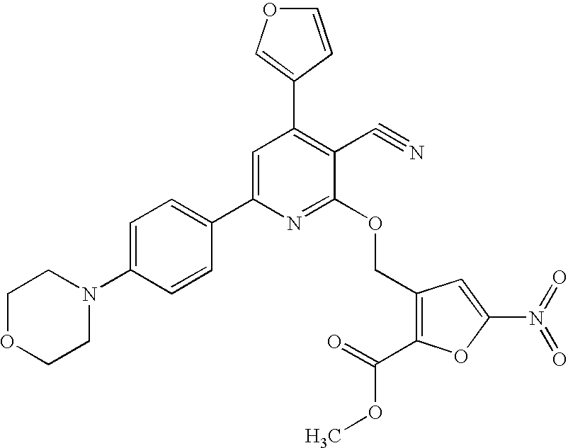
C1OCCN(C2=CC=C(C3=CC(C4=COC=C4)=C(C#N)C(OCC4=C(C(=O)OC)OC(N(=O)=O)=C4)=N3)C=C2)C1
